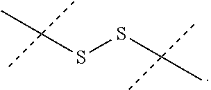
S(C(C)(C)C)SC(C)(C)C
